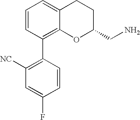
C1=CC(C2=C([NC])C=C(F)C=C2)=C2C(=C1)CCC(CN)O2
